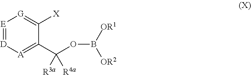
[E]1=[D][A]=C(C(OB([OR1])[OR2])([R4a])[R3a])C([X])=[G]1
